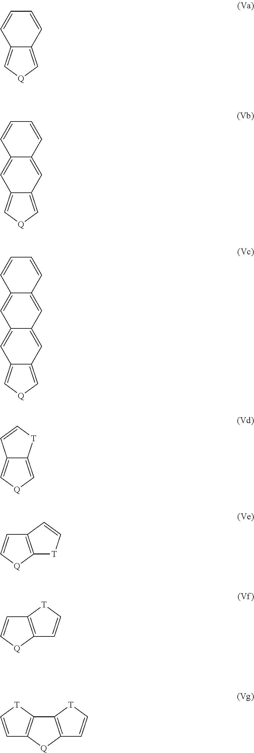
C12=C[Q]C=C1C=CC=C2.C12=C[Q]C=C1C=C1C(=C2)C=CC=C1.C12=C[Q]C=C1C=C1C(=C2)C=C2C(=C1)C=CC=C2.C12=C[Q]C=C1[T]C=C2.C12=C(C=C[T]1)C=C[Q]2.C12=C([T]C=C1)C=C[Q]2.C1=C[T]C2=C1[Q]C1=C2[T]C=C1
